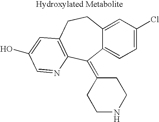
C12=CC=C(Cl)C=C1CCC1=C(C2=C2CCNCC2)N=CC(O)=C1
